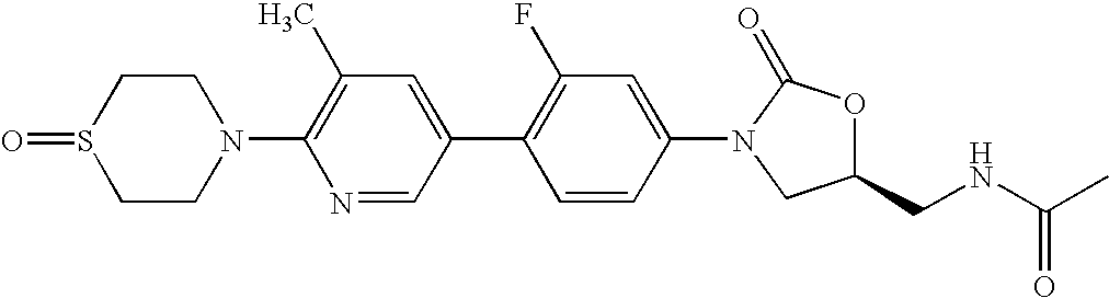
C1CN(C2=C(C)C=C(C3=C(F)C=C(N4C(=O)OC(CNC(C)=O)C4)C=C3)C=N2)CCS1=O
